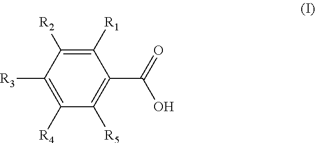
C1([R1])=C([R2])C([R3])=C([R4])C([R5])=C1C(=O)O
